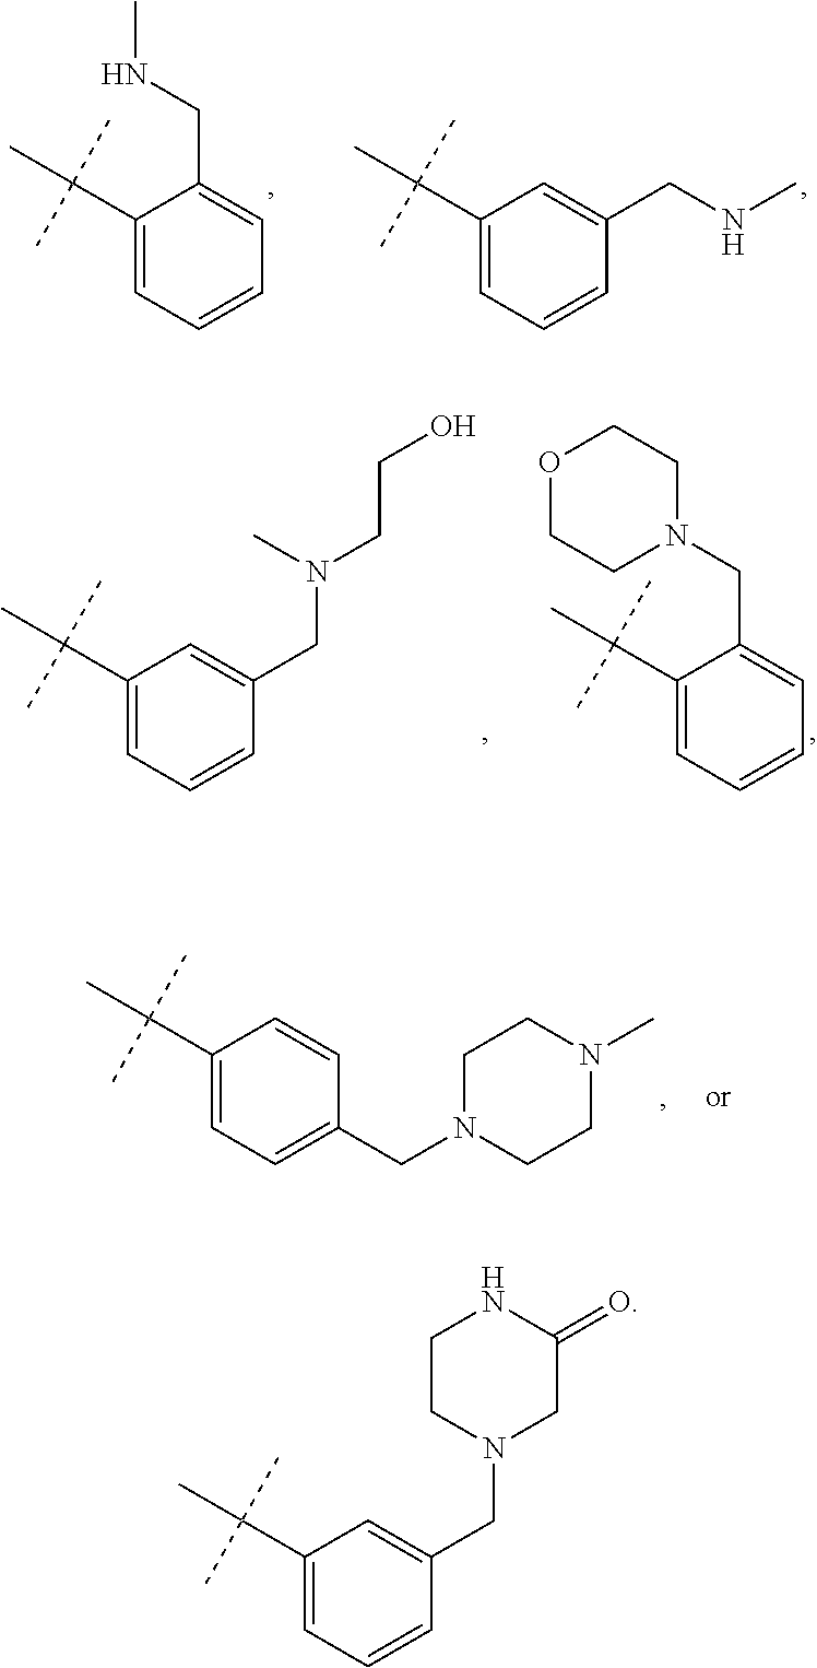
C1(C(C)(C)C)=CC=CC(CN2CC(=O)NCC2)=C1.C1(C(C)(C)C)=CC=CC(CNC)=C1.C1(C(C)(C)C)=CC=CC=C1CNC.C1(C(C)(C)C)=CC=CC=C1CN1CCOCC1.C1(C(C)(C)C)=CC=CC(CN(CCO)C)=C1.C1(C(C)(C)C)=CC=C(CN2CCN(C)CC2)C=C1
